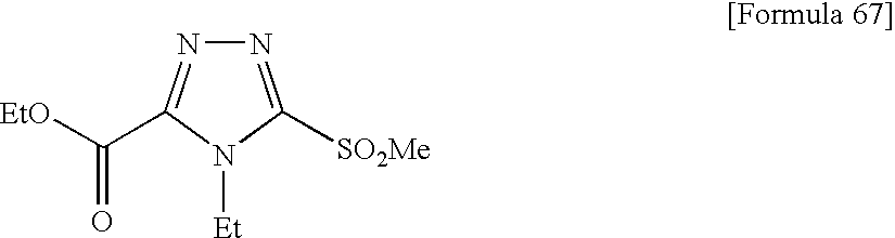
N1=C([SO2Me])N([Et])C(C([EtO])=O)=N1
